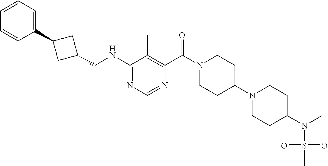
C1(NCC2CC(C3=CC=CC=C3)C2)=NC=NC(C(N2CCC(N3CCC(N(S(=O)(=O)C)C)CC3)CC2)=O)=C1C
